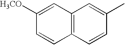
C12=C(C=CC(C)=C1)C=CC([H3CO])=C2
